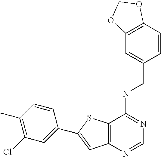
C12=C(N=CN=C1NCC1=CC3=C(C=C1)OCO3)C=C(C1=CC(Cl)=C(C)C=C1)S2
